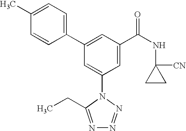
C1(C2=CC(C(NC3([CN])CC3)=O)=CC(N3C(CC)=NN=N3)=C2)=CC=C(C)C=C1
